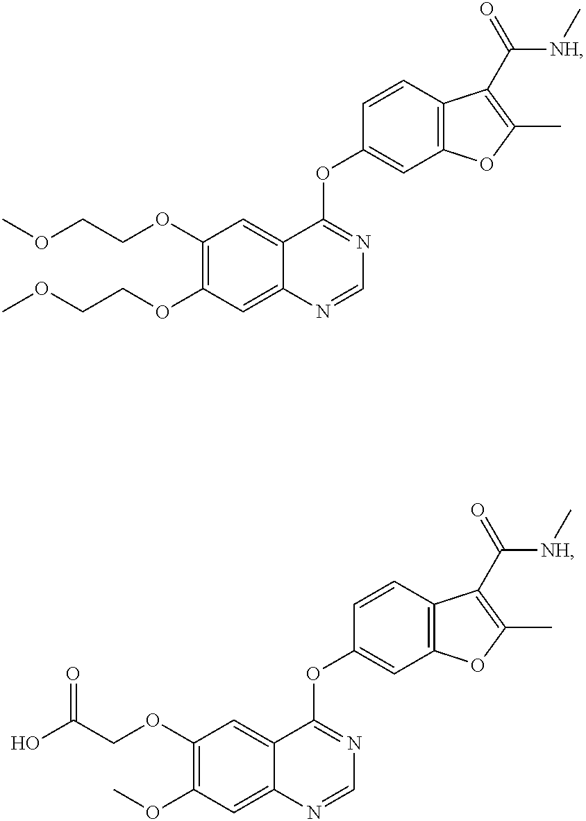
C(OC1=C(OC)C=C2C(=C1)C(OC1=CC3=C(C=C1)C(C(=O)[NH]C)=C(C)O3)=NC=N2)C(O)=O.C(OC1=C(OCCOC)C=C2C(=C1)C(OC1=CC3=C(C=C1)C(C(=O)[NH]C)=C(C)O3)=NC=N2)COC
